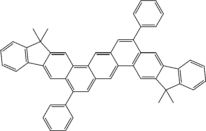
C1(C2=C3C(=C4C(=C2)C=C2C(=C4)C=C(C4=CC=CC=C4)C4=C2C=C2C(=C4)C4=C(C2(C)C)C=CC=C4)C=C2C(=C3)C3=C(C2(C)C)C=CC=C3)=CC=CC=C1
